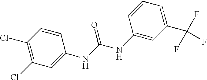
C1(Cl)=C(Cl)C=CC(NC(NC2=CC(C(F)(F)F)=CC=C2)=O)=C1
